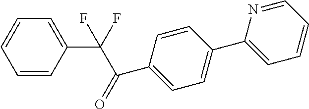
C1=CC=C(C(F)(F)C(=O)C2=CC=C(C3=CC=CC=N3)C=C2)C=C1
